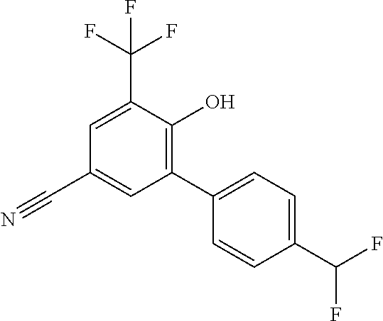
C1(C(F)F)=CC=C(C2=C(O)C(C(F)(F)F)=CC(C#N)=C2)C=C1
